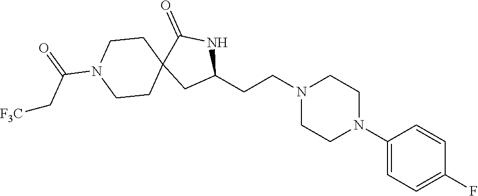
C1(CCN2CCN(C3=CC=C(F)C=C3)CC2)NC(=O)C2(C1)CCN(C(=O)C[F3C])CC2
